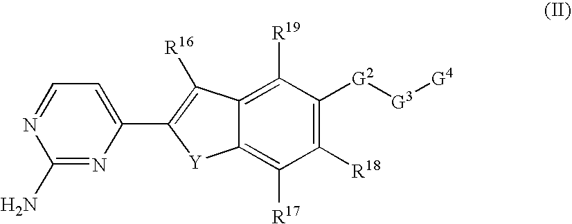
C1(N)=NC(C2=C([R16])C3=C([R19])C([G2][G3][G4])=C([R18])C([R17])=C3[Y]2)=CC=N1
